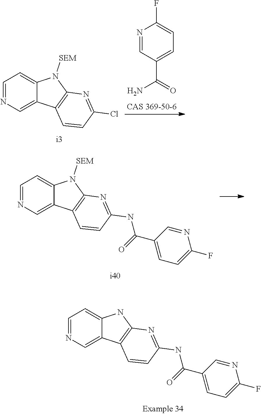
C1=NC=C2C(=C1)NC1=C2C=CC(NC(C2=CC=C(F)N=C2)=O)=N1.C1=NC=C2C(=C1)N([SEM])C1=C2C=CC(Cl)=N1.N1=CC(C(=O)N)=CC=C1F.C1=NC=C2C(=C1)N([SEM])C1=C2C=CC(NC(C2=CC=C(F)N=C2)=O)=N1
